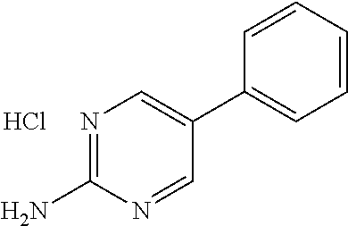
Cl.N1=C(N)N=CC(C2=CC=CC=C2)=C1
